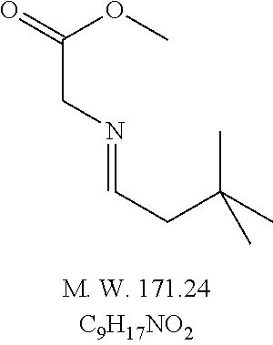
C(C(=O)OC)N=CCC(C)(C)C
